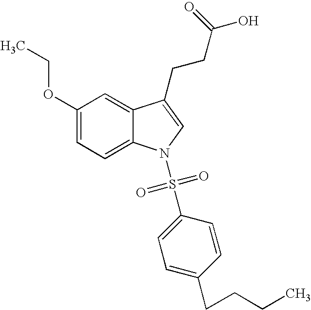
C12=CC(OCC)=CC=C1N(S(C1=CC=C(CCCC)C=C1)(=O)=O)C=C2CCC(=O)O
